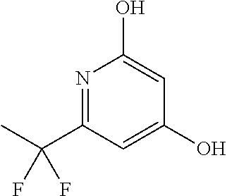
N1=C(C(C)(F)F)C=C(O)C=C1O
